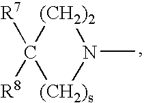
[(CH2)2]1C([R8])([R7])[(CH2)s]N1C
